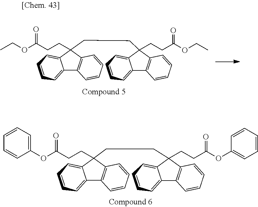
C12=CC=CC=C1C(CCC(OC1=CC=CC=C1)=O)(CCC1(CCC(OC3=CC=CC=C3)=O)C3=C(C4=CC=CC=C41)C=CC=C3)C1=C2C=CC=C1.C12=CC=CC=C1C(CCC(OCC)=O)(CCC1(CCC(OCC)=O)C3=C(C4=CC=CC=C41)C=CC=C3)C1=C2C=CC=C1
